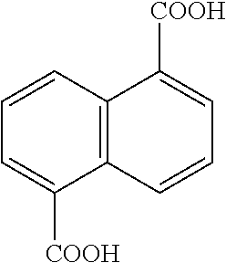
C12=C(C=CC=C1[COOH])C([COOH])=CC=C2
